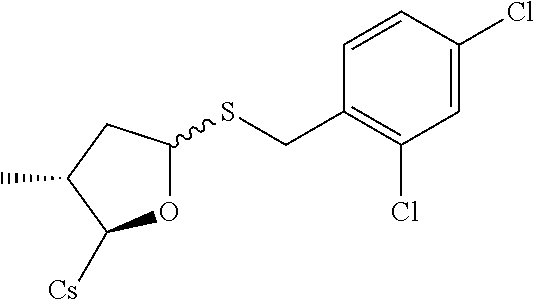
O1C(SCC2=C(Cl)C=C(Cl)C=C2)CC(C)C1[Cs]
